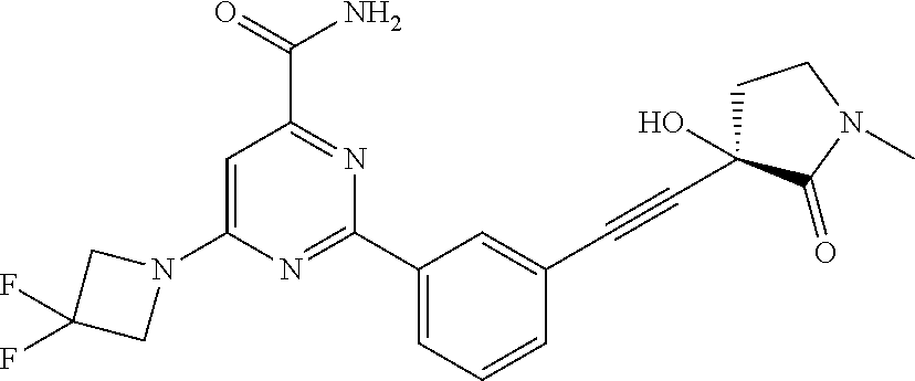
C1(C2=CC=CC(C#CC3(O)CCN(C)C3=O)=C2)=NC(N2CC(F)(F)C2)=CC(C(=O)N)=N1
